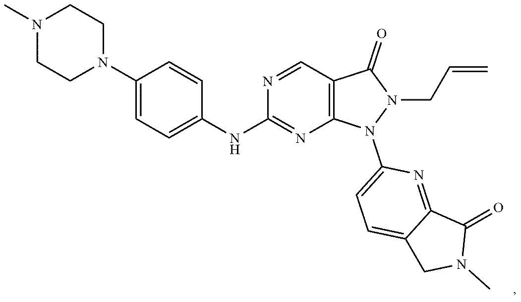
N1(C)CCN(C2=CC=C(NC3=NC4=C(C=N3)C(=O)N(CC=C)N4C3=CC=C4C(=N3)C(=O)N(C)C4)C=C2)CC1
